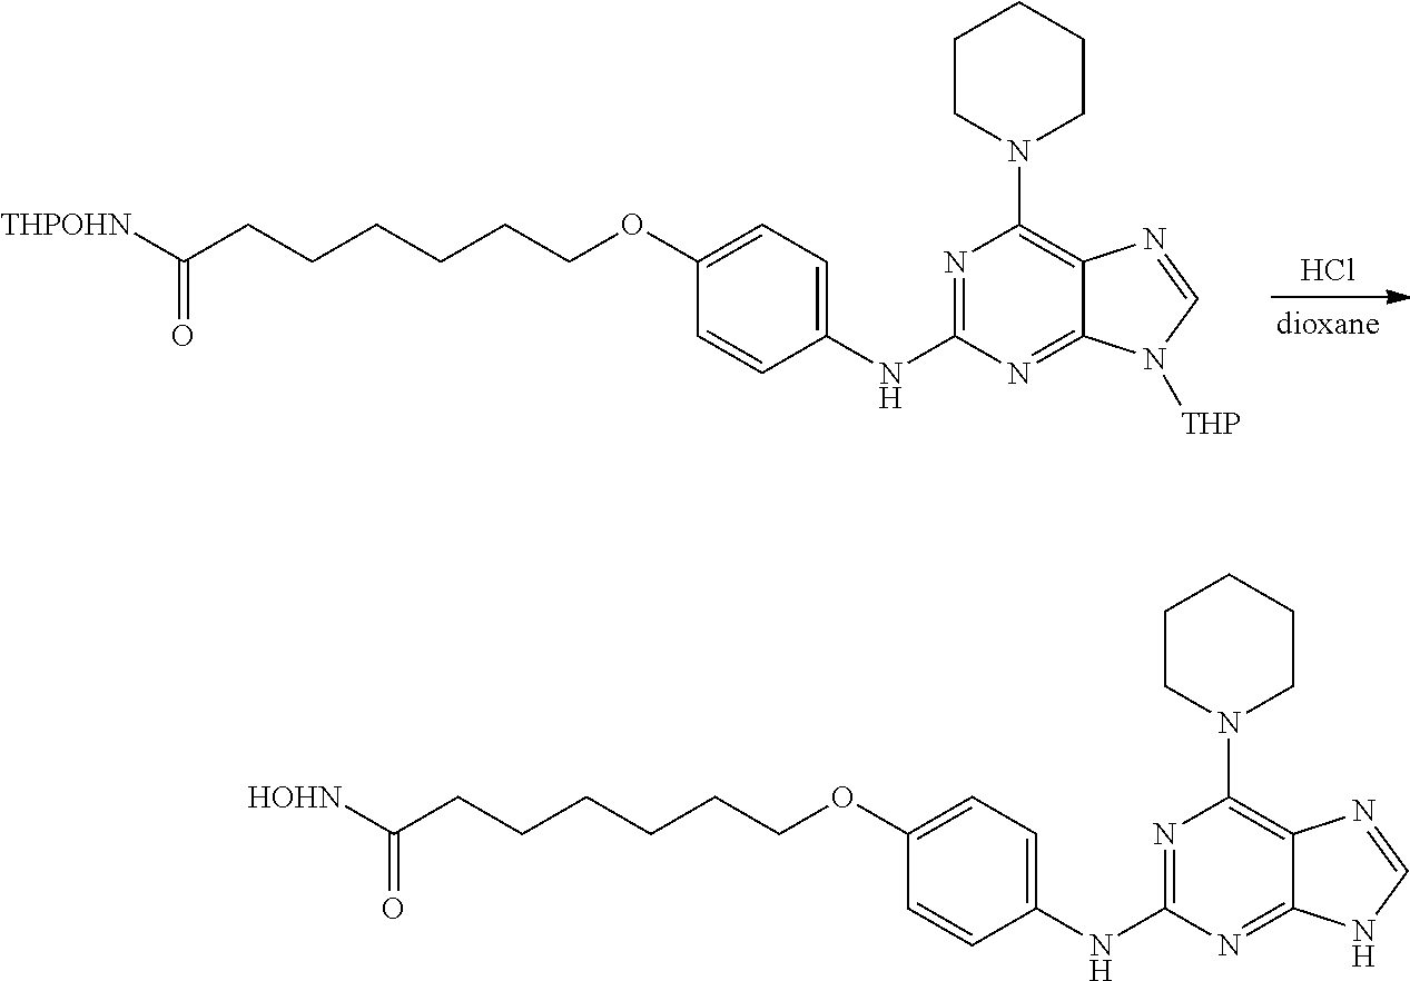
C1(OCCCCCCC([THPOHN])=O)=CC=C(NC2=NC(N3CCCCC3)=C3C(=N2)N([THP])C=N3)C=C1.Cl.C1(OCCCCCCC([HOHN])=O)=CC=C(NC2=NC(N3CCCCC3)=C3C(=N2)NC=N3)C=C1
